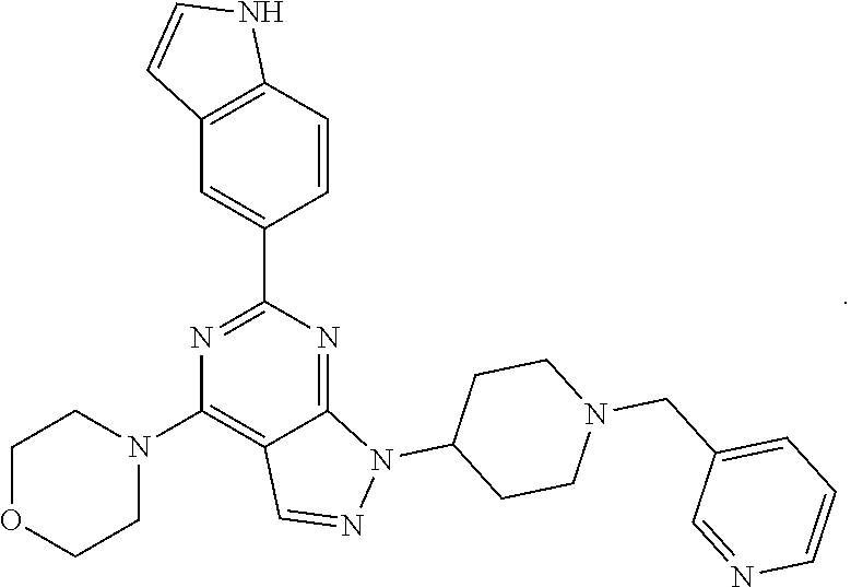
C12=C(C=CC(C3=NC(N4CCOCC4)=C4C(=N3)N(C3CCN(CC5=CC=CN=C5)CC3)N=C4)=C1)NC=C2
